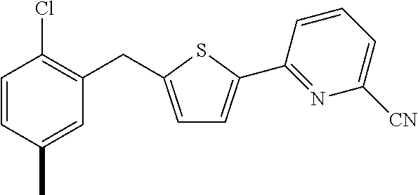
C1=CC(C)=CC(CC2=CC=C(C3=NC([CN])=CC=C3)S2)=C1Cl
